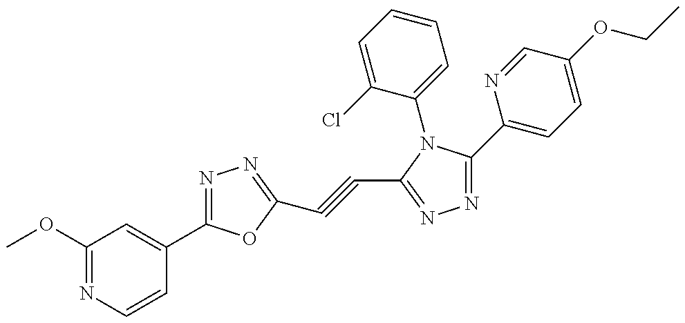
C1(OC)=NC=CC(C2=NN=C(C#CC3=NN=C(C4=CC=C(OCC)C=N4)N3C3=CC=CC=C3Cl)O2)=C1
